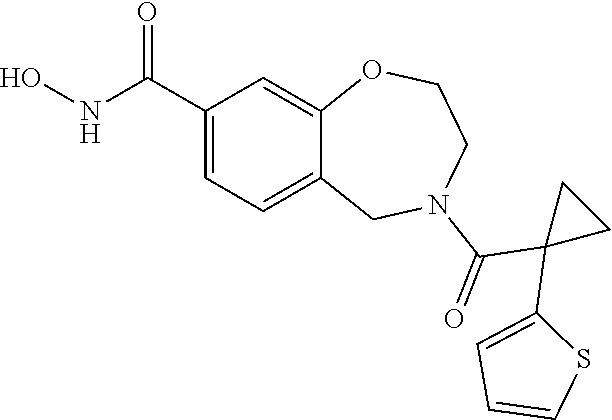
C1(C(NO)=O)=CC=C2C(=C1)OCCN(C(=O)C1(C3=CC=CS3)CC1)C2
